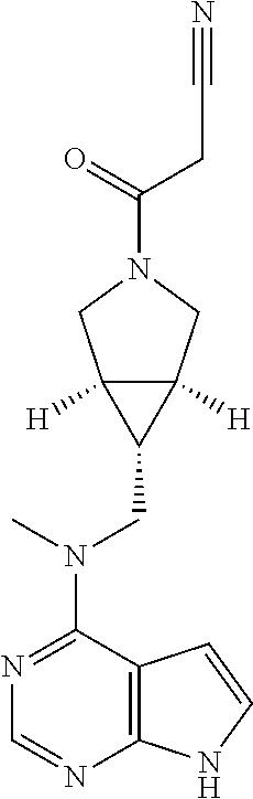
C12=C(N=CN=C1N(C)CC1C3([H])C1([H])CN(C(=O)CC#N)C3)NC=C2
